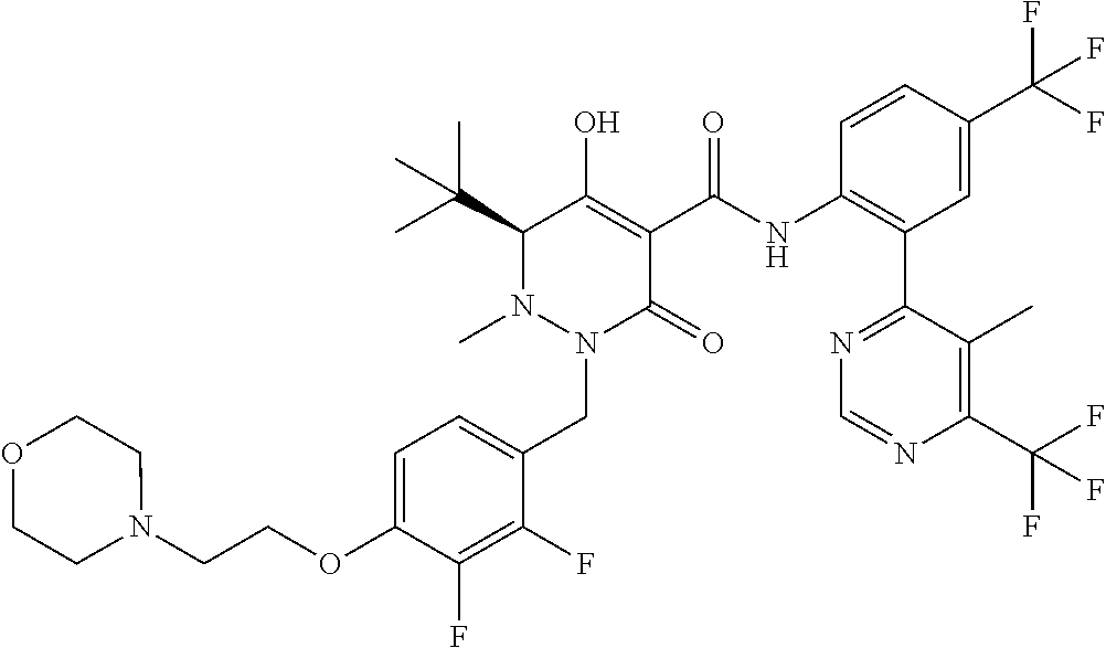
C1=C(OCCN2CCOCC2)C(F)=C(F)C(CN2C(=O)C(C(=O)NC3=C(C4=NC=NC(C(F)(F)F)=C4C)C=C(C(F)(F)F)C=C3)=C(O)C(C(C)(C)C)N2C)=C1
